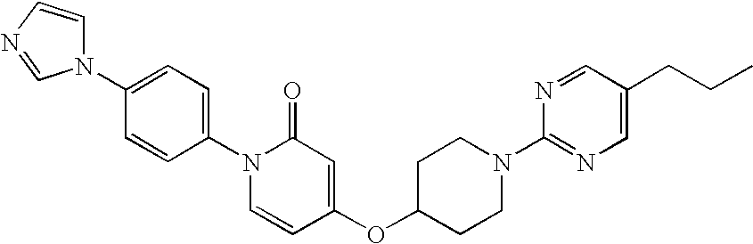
N1(C2=CC=C(N3C=CC(OC4CCN(C5=NC=C(CCC)C=N5)CC4)=CC3=O)C=C2)C=CN=C1
